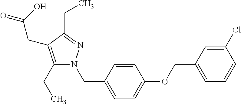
C(OC1=CC=C(CN2C(CC)=C(CC(=O)O)C(CC)=N2)C=C1)C1=CC=CC(Cl)=C1
